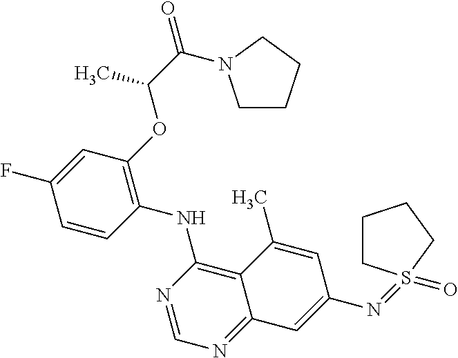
C1=CC(NC2=C3C(=NC=N2)C=C(N=S2(=O)CCCC2)C=C3C)=C(OC(C(=O)N2CCCC2)C)C=C1F
